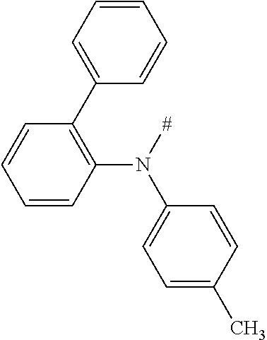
C1=CC=CC(C2=C(N(C3=CC=C(C)C=C3)[#])C=CC=C2)=C1
